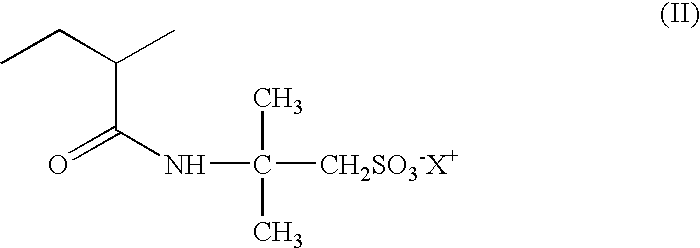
C(C)(CC)C(NC([CH2SO3-X+])(C)C)=O
